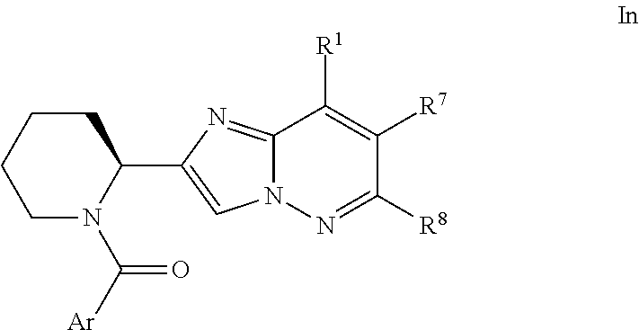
C12=NC(C3CCCCN3C([Ar])=O)=CN1N=C([R8])C([R7])=C2[R1]
